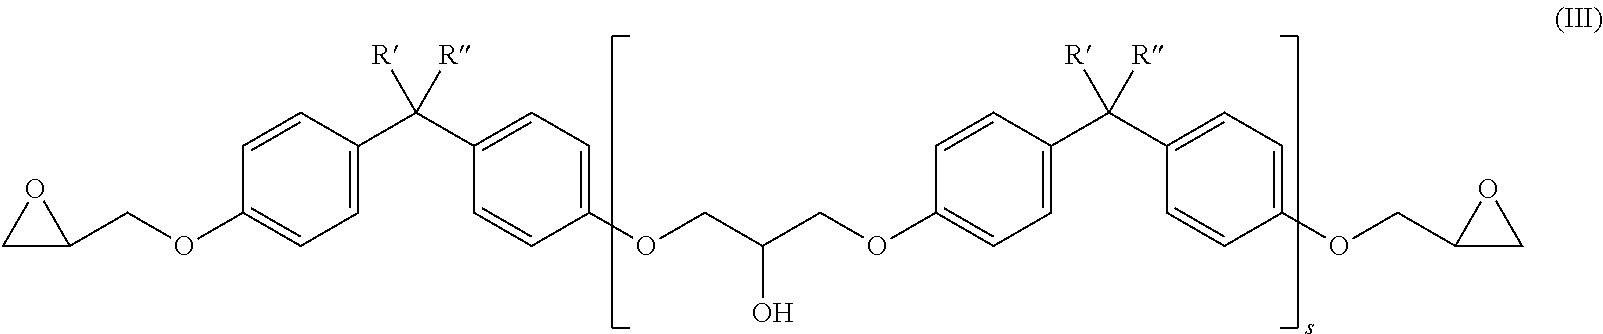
C1=C(C(C2=CC=C(OCC(COC3=CC=C(C(C4=CC=C(OCC5CO5)C=C4)([R])[R])C=C3)O)C=C2)([R])[R])C=CC(OCC2CO2)=C1
